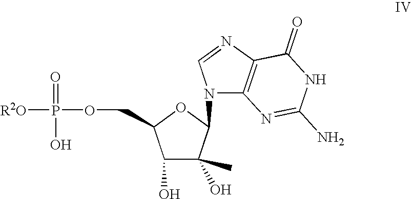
C1(O)C(C)(O)C(N2C3=C(N=C2)C(=O)NC(N)=N3)OC1COP([R2O])(=O)O
